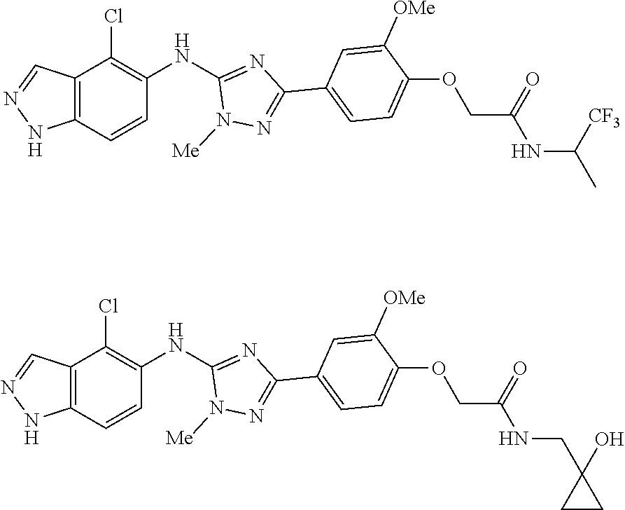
C12=C(C=CC(NC3=NC(C4=CC=C(OCC(NCC5(O)CC5)=O)C([OMe])=C4)=NN3[Me])=C1Cl)NN=C2.C12=C(C=CC(NC3=NC(C4=CC=C(OCC(NC(C)[CF3])=O)C([OMe])=C4)=NN3[Me])=C1Cl)NN=C2
